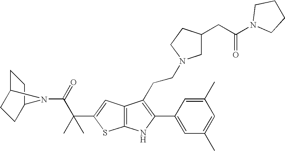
C1C2CCC(C1)N2C(=O)C(C1=CC2=C(S1)NC(C1=CC(C)=CC(C)=C1)=C2CCN1CC(CC(N2CCCC2)=O)CC1)(C)C
